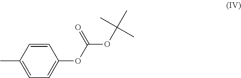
C1(C)=CC=C(OC(OC(C)(C)C)=O)C=C1
